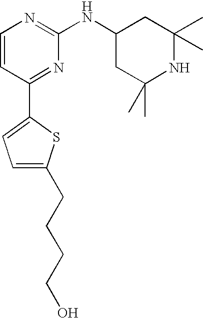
C1=CC(C2=CC=C(CCCCO)S2)=NC(NC2CC(C)(C)NC(C)(C)C2)=N1
